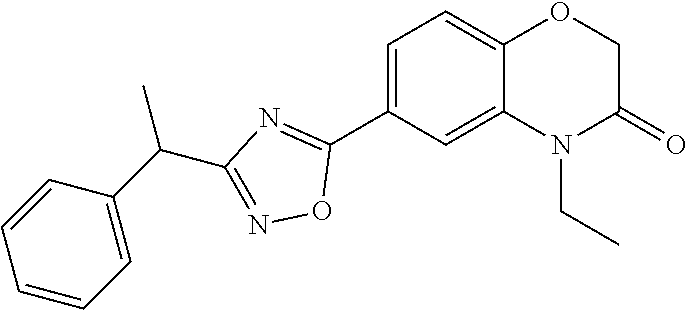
C1=C(C2=NC(C(C3=CC=CC=C3)C)=NO2)C=C2C(=C1)OCC(=O)N2CC
